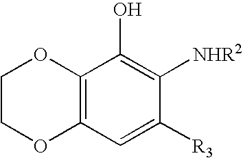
C1COC2=C(O1)C(O)=C([NHR2])C([R3])=C2
